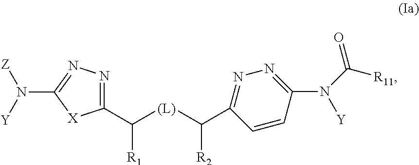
[Z]N([Y])C1=NN=C(C([(L)]C([R2])C2=NN=C(N([Y])C([R11])=O)C=C2)[R1])[X]1
